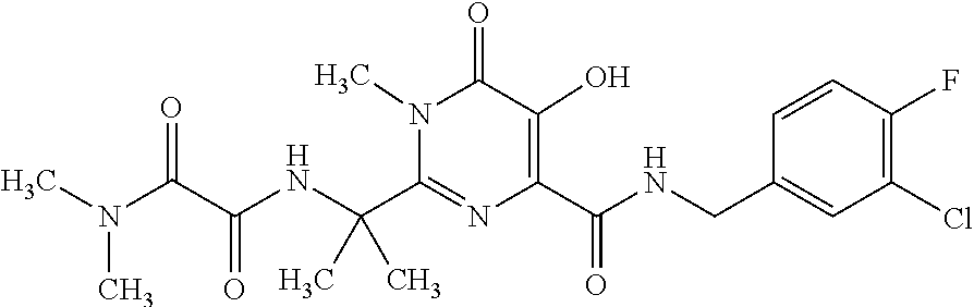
C1(C(NC(C(N(C)C)=O)=O)(C)C)=NC(C(NCC2=CC(Cl)=C(F)C=C2)=O)=C(O)C(=O)N1C
